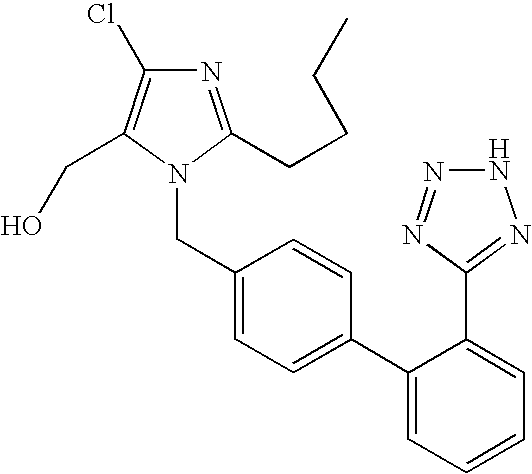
N1=C(CCCC)N(CC2=CC=C(C3=CC=CC=C3C3=NNN=N3)C=C2)C(CO)=C1Cl
